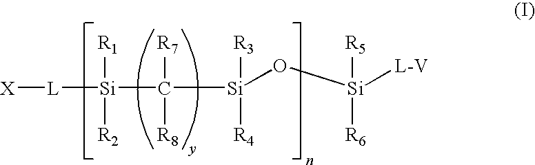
[X][L][Si](C([R7])([R8])[Si]([R3])([R4])O[Si]([R5])([R6])[L-V])([R1])[R2]
